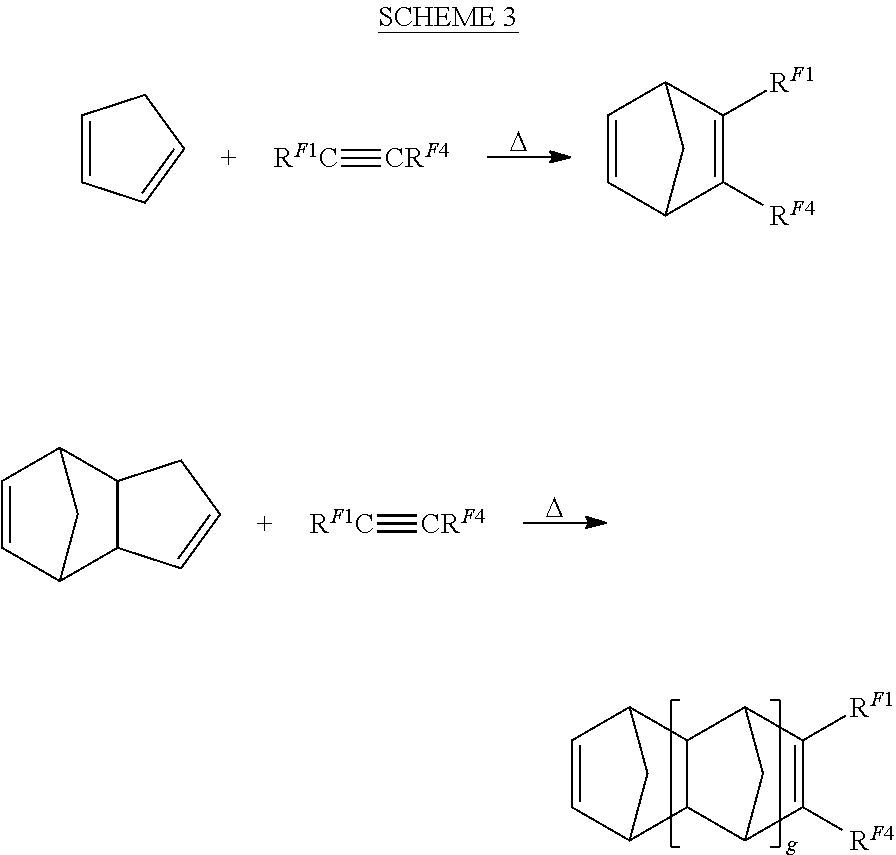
C12C([RF4])=C([RF1])C(C1)C1C2C2C=CC1C2.[D].C1=CC=CC1.[RF1C]#[CRF4].C1=CC2C([RF1])=C([RF4])C1C2.[D].[RF1C]#[CRF4].C1=CCC2C1C1C=CC2C1
